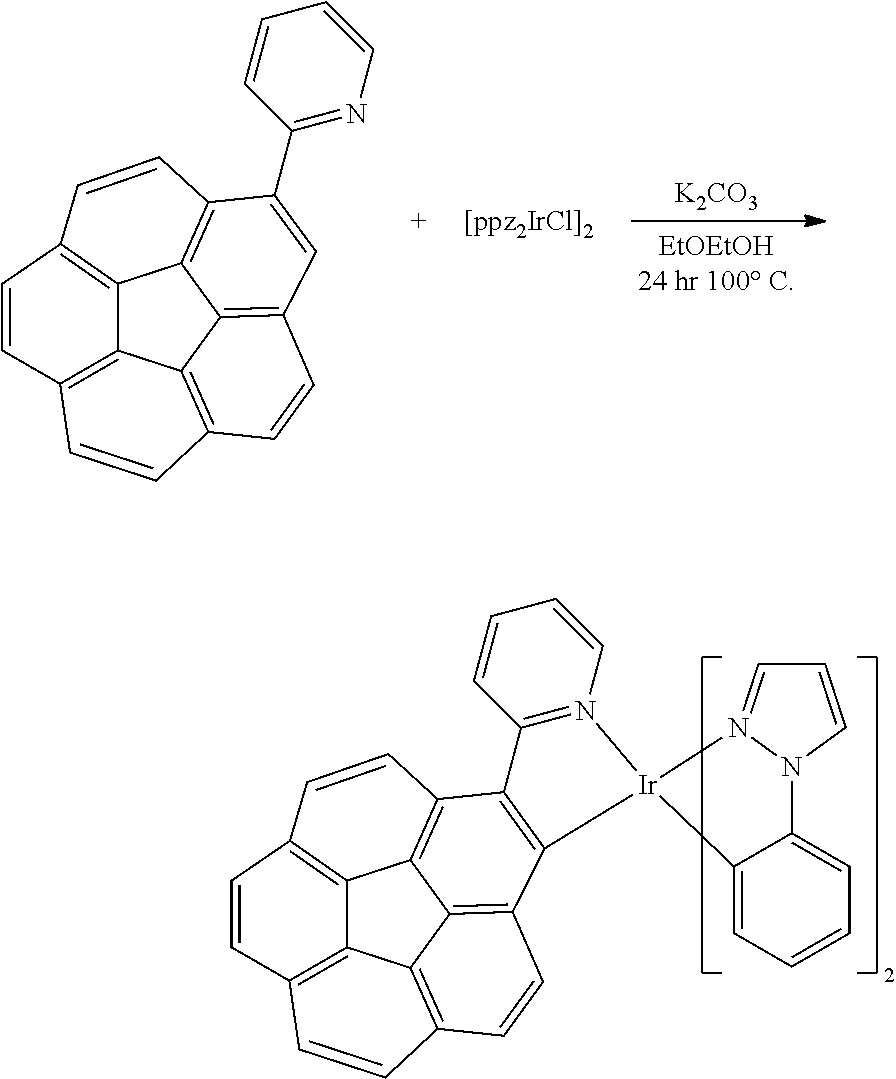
[K2CO3].C12=C3C=CC4=C1C1=C(C=CC5=C1C2=C(C(C1=NC=CC=C1)=C5)C=C3)C=C4.C12=C3C=CC4=C1C1=C(C=CC5=C1C2=C(C1=C5[Ir]2(N5=C1C=CC=C5)N1=CC=CN1C1=CC=CC=C12)C=C3)C=C4
